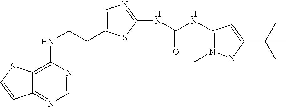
C(CNC1=C2C(=NC=N1)C=CS2)C1=CN=C(NC(=O)NC2=N(C)NC(C(C)(C)C)=C2)S1
